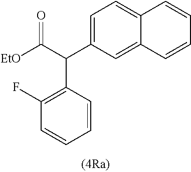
C1=C(C(C([EtO])=O)C2=C(F)C=CC=C2)C=C2C(=C1)C=CC=C2
